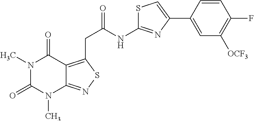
N1(C)C(=O)N(C)C2=NSC(CC(NC3=NC(C4=CC([OCF3])=C(F)C=C4)=CS3)=O)=C2C1=O
